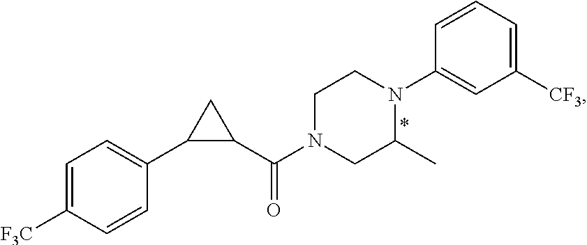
C1=C([F3C])C=CC(C2C(C(=O)N3CC(C)N(C4=CC([CF3])=CC=C4)CC3)C2)=C1
